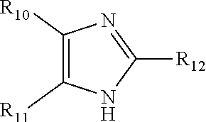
C1([R10])=C([R11])NC([R12])=N1
